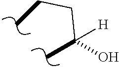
C(O)(CCC)(C)[H]
